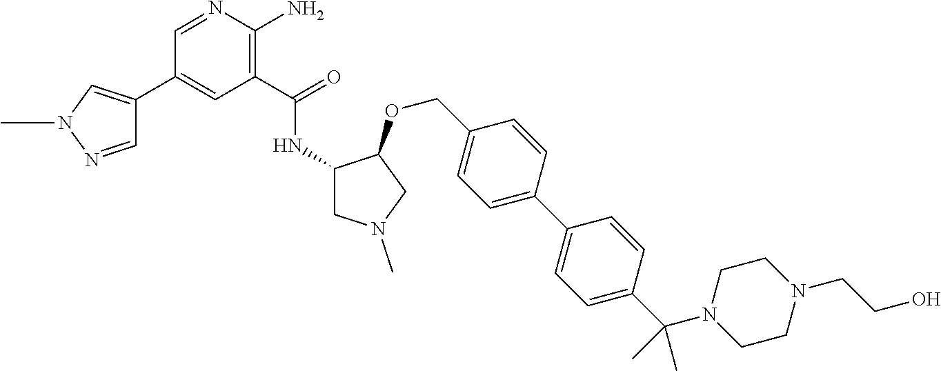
C1(C(NC2CN(C)CC2OCC2=CC=C(C3=CC=C(C(N4CCN(CCO)CC4)(C)C)C=C3)C=C2)=O)=C(N)N=CC(C2=CN(C)N=C2)=C1
